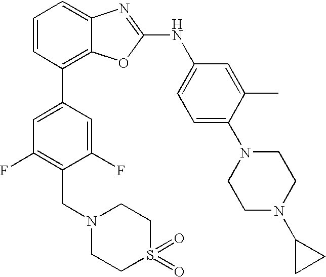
C1=CC(C2=CC(F)=C(CN3CCS(=O)(=O)CC3)C(F)=C2)=C2C(=C1)N=C(NC1=CC=C(N3CCN(C4CC4)CC3)C(C)=C1)O2
